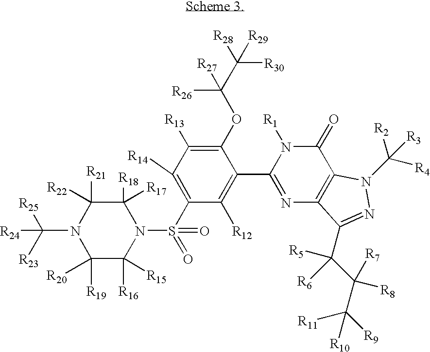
C1([R18])([R17])C([R21])([R22])N(C([R23])([R25])[R24])C([R19])([R20])C([R16])([R15])N1S(C1=C([R14])C([R13])=C(OC([R26])(C([R30])([R28])[R29])[R27])C(C2=NC3=C(C(=O)N2[R1])N(C([R2])([R4])[R3])N=C3C([R6])(C([R8])([R7])C([R11])([R9])[R10])[R5])=C1[R12])(=O)=O
